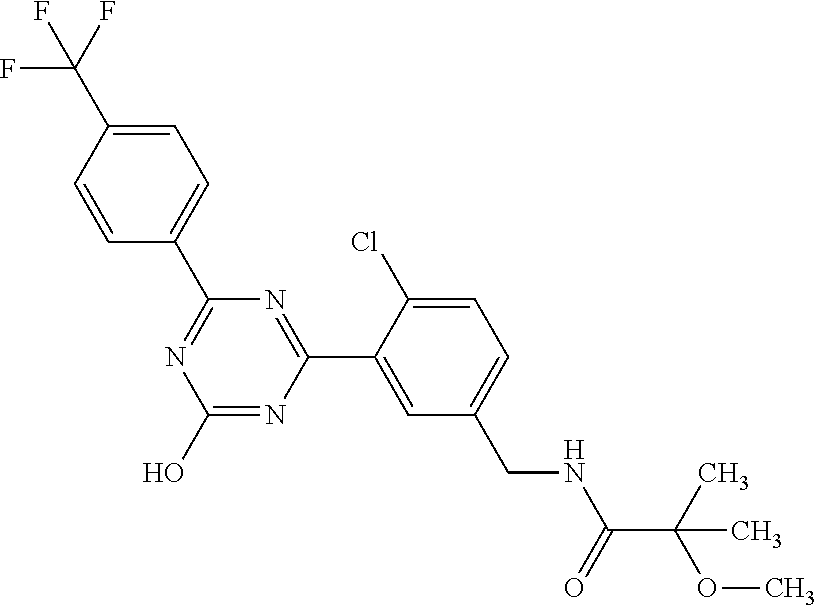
OC1=NC(C2=CC(CNC(=O)C(C)(OC)C)=CC=C2Cl)=NC(C2=CC=C(C(F)(F)F)C=C2)=N1
